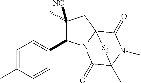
C1(C2C(C)([NC])CC34N2C(=O)C(C)(N(C)C3=O)[S2]4)=CC=C(C)C=C1
